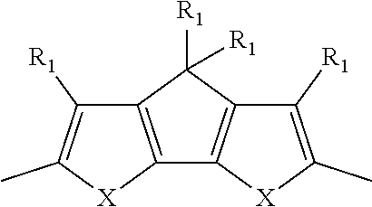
C1([R1])([R1])C2=C(C3=C1C([R1])=C(C)[X]3)[X]C(C)=C2[R1]
